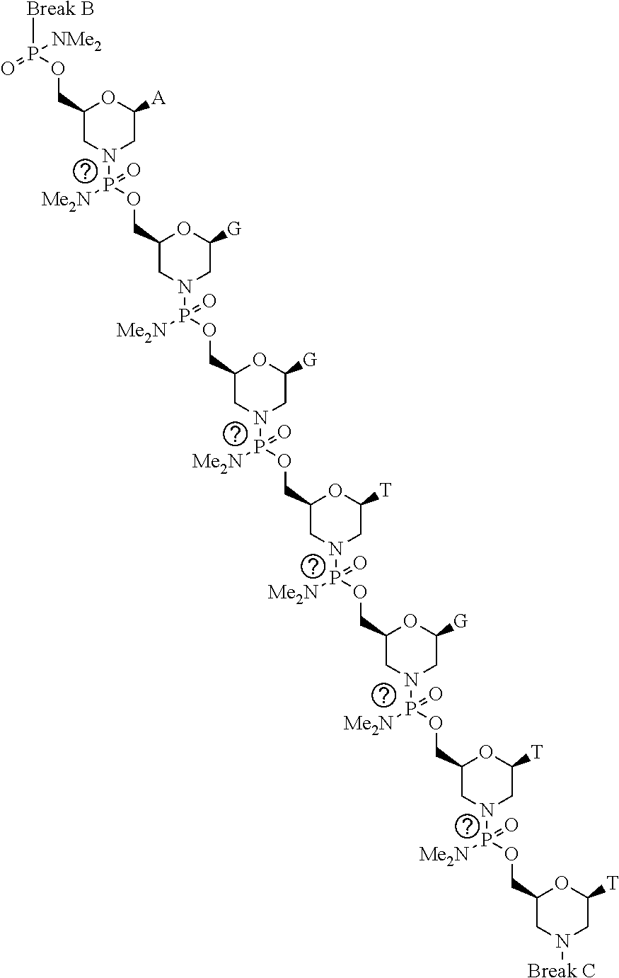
[Break B]P(OCC1CN(P(OCC2CN(P(OCC3CN(P(OCC4CN(P(OCC5CN(P(OCC6CN(P(OCC7CN([Break C])CC([T])O7)([Me2N])=O)CC([T])O6)([Me2N])=O)CC([G])O5)([Me2N])=O)CC([T])O4)([Me2N])=O)CC([G])O3)([Me2N])=O)CC([G])O2)([Me2N])=O)CC([A])O1)(=O)[NMe2]
